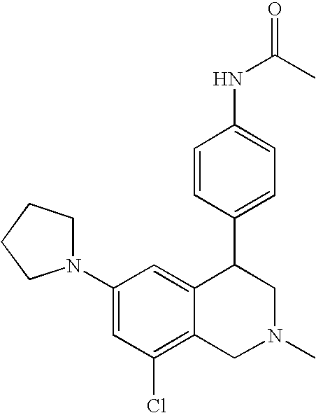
C1(N2CCCC2)=CC(Cl)=C2C(=C1)C(C1=CC=C(NC(C)=O)C=C1)CN(C)C2
